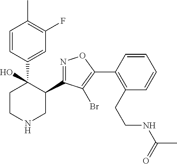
C1(C2=NOC(C3=C(CCNC(C)=O)C=CC=C3)=C2Br)C(C2=CC(F)=C(C)C=C2)(O)CCNC1
